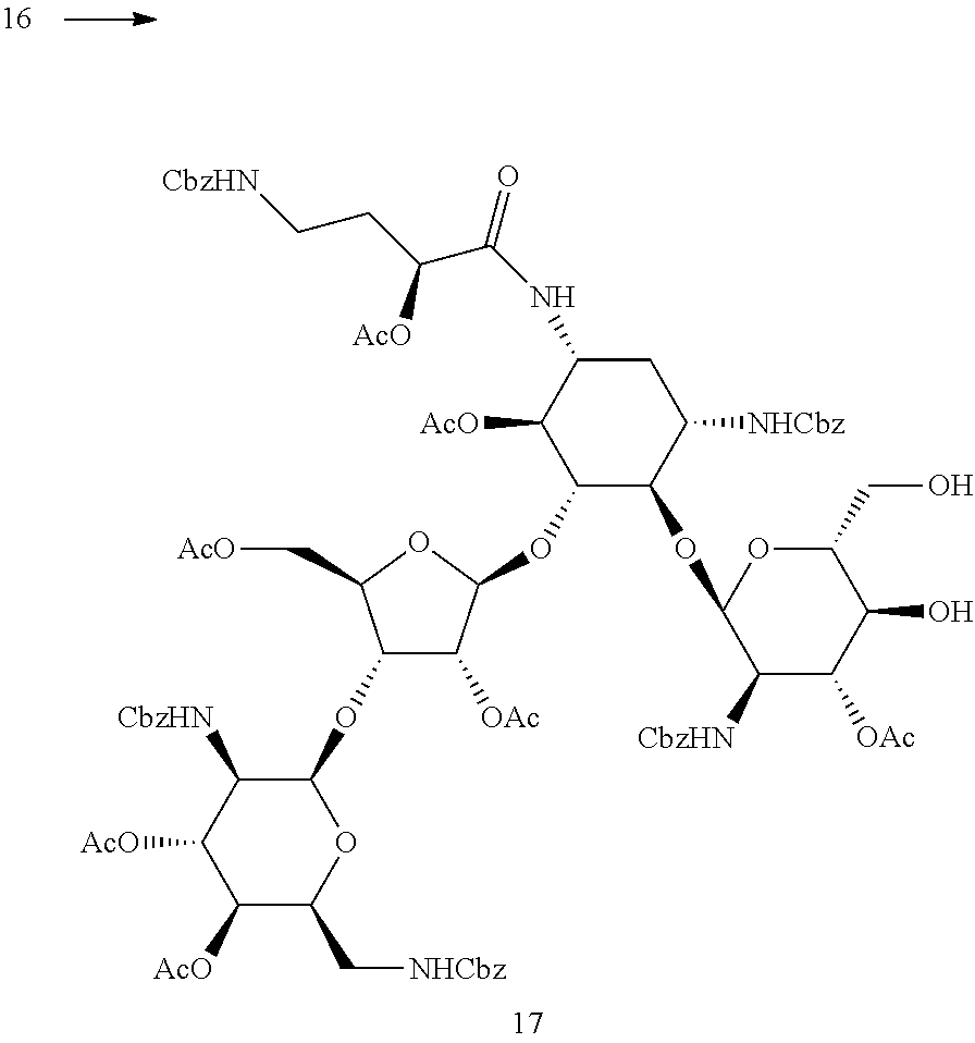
C1([AcO])C(C[NHCbz])OC(OC2C([OAc])C(OC3C(OC4C([CbzHN])C([OAc])C(O)C(CO)O4)C([NHCbz])CC(NC(C(CC[CbzHN])[AcO])=O)C3[AcO])OC2C[AcO])C([CbzHN])C1[AcO]
